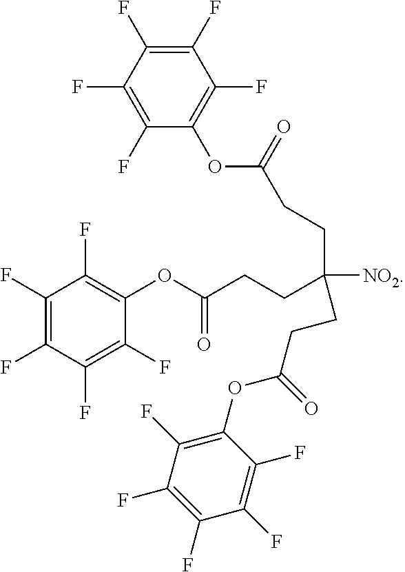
C1(F)=C(F)C(F)=C(F)C(OC(CCC([NO2])(CCC(OC2=C(F)C(F)=C(F)C(F)=C2F)=O)CCC(OC2=C(F)C(F)=C(F)C(F)=C2F)=O)=O)=C1F
